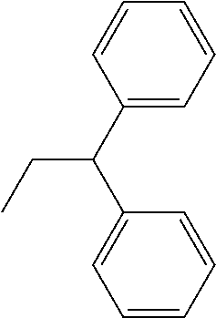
C1=CC=CC(C(C2=CC=CC=C2)CC)=C1
